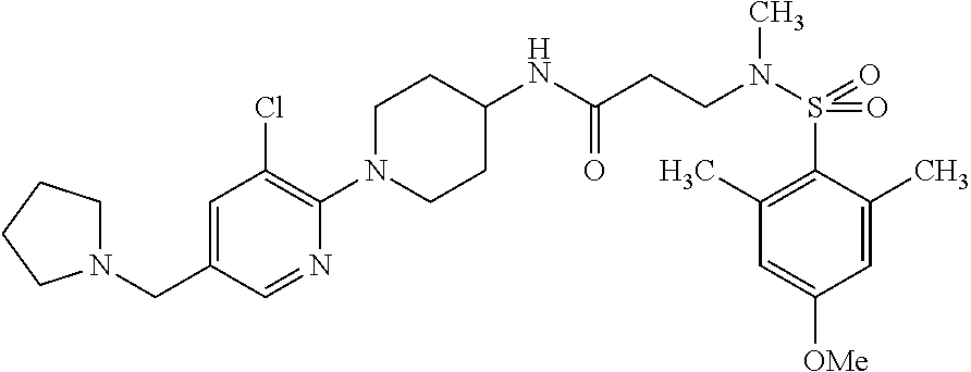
C1(NC(CCN(S(=O)(=O)C2=C(C)C=C([OMe])C=C2C)C)=O)CCN(C2=C(Cl)C=C(CN3CCCC3)C=N2)CC1
